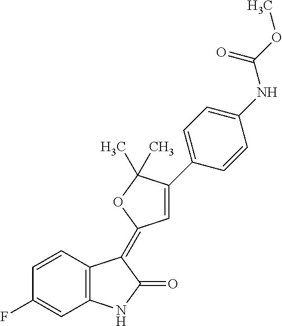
C1=CC(F)=CC2=C1C(=C1C=C(C3=CC=C(NC(OC)=O)C=C3)C(C)(C)O1)C(=O)N2
